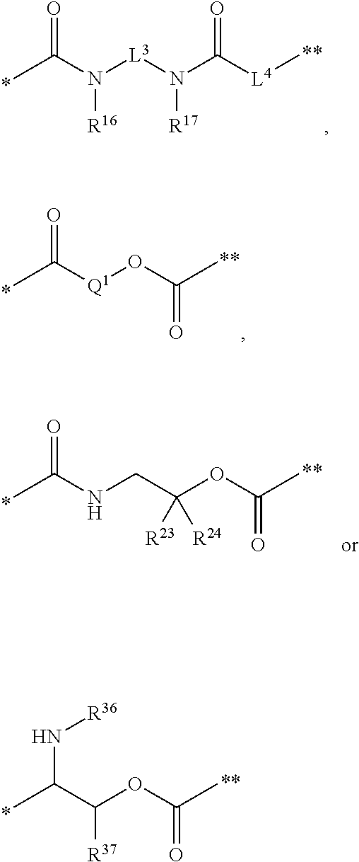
O=C(N([L3]N(C([L4]C)=O)[R17])[R16])C.O=C([Q1]OC(C)=O)C.N(C(C(OC(C)=O)[R37])C)[R36].O=C(NCC(OC(C)=O)([R24])[R23])C
